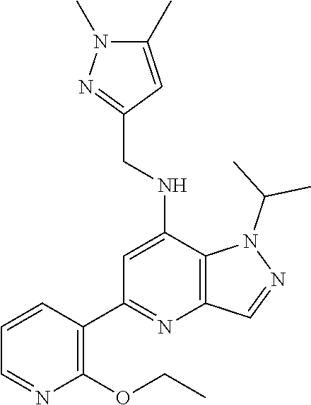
C12=C(C(NCC3=NN(C)C(C)=C3)=CC(C3=C(OCC)N=CC=C3)=N1)N(C(C)C)N=C2
